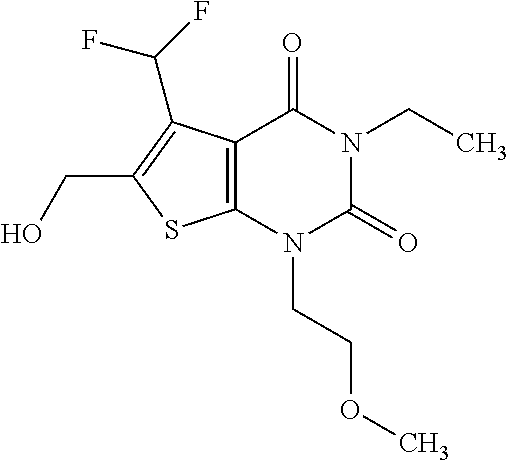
C12=C(N(CCOC)C(=O)N(CC)C1=O)SC(CO)=C2C(F)F
